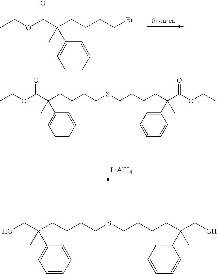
OCC(CCCCSCCCCC(CO)(C1=CC=CC=C1)C)(C)C1=CC=CC=C1.O(C(C(CCCCBr)(C)C1=CC=CC=C1)=O)CC.C(C(CCCCSCCCCC(C(=O)OCC)(C1=CC=CC=C1)C)(C)C1=CC=CC=C1)(=O)OCC.[LiAlH4]
